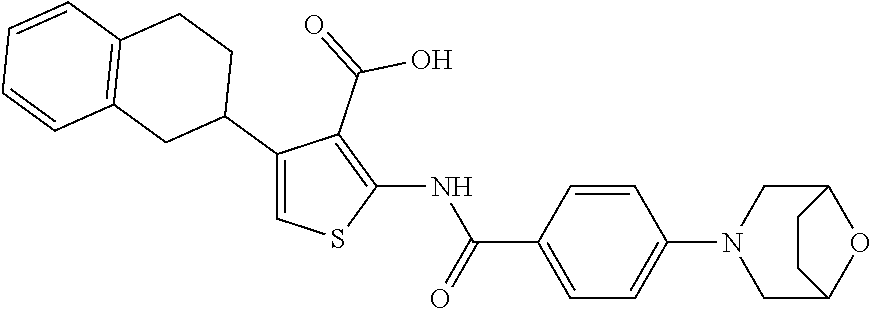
C1(C2CCC3=C(C2)C=CC=C3)=CSC(NC(C2=CC=C(N3CC4OC(C3)CC4)C=C2)=O)=C1C(=O)O
